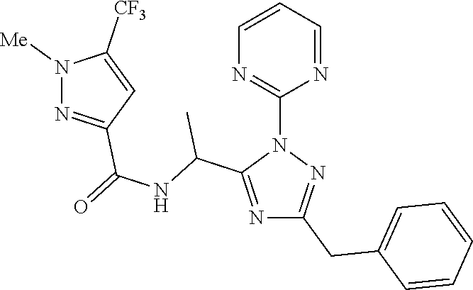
N1=C(C(NC(=O)C2=NN([Me])C([CF3])=C2)C)N(C2=NC=CC=N2)N=C1CC1=CC=CC=C1
